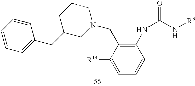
C1=CC=C(CC2CN(CC3=C(NC(=O)N[R3])C=CC=C3[R14])CCC2)C=C1
